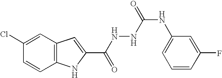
C12=C(C=C(Cl)C=C1)C=C(C(NNC(NC1=CC=CC(F)=C1)=O)=O)N2
